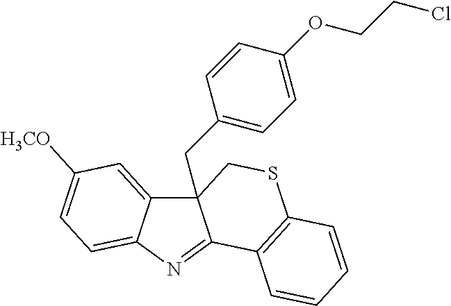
C12(CC3=CC=C(OCCCl)C=C3)C3=CC([H3CO])=CC=C3N=C1C1=C(SC2)C=CC=C1
